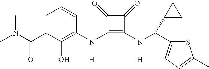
C(C1=CC=CC(N(C2=C(N(C(C3=CC=C(C)S3)C3CC3)[H])C(=O)C2=O)[H])=C1O)(=O)N(C)C
